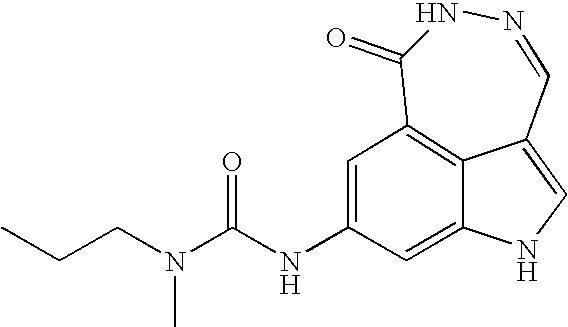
C(CN(C(NC1=CC2=C3C(=C1)NC=C3C=NNC2=O)=O)C)C
